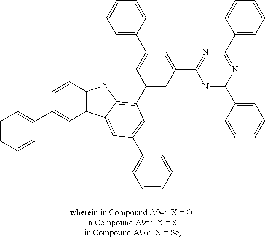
C1=CC=CC(C2=CC3=C(C=C2)[X]C2=C(C4=CC(C5=NC(C6=CC=CC=C6)=NC(C6=CC=CC=C6)=N5)=CC(C5=CC=CC=C5)=C4)C=C(C4=CC=CC=C4)C=C32)=C1
